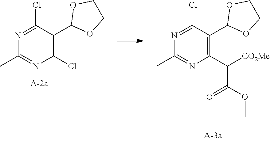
C1(Cl)=NC(C)=NC(Cl)=C1C1OCCO1.C1(Cl)=NC(C)=NC(C([CO2Me])C(OC)=O)=C1C1OCCO1
